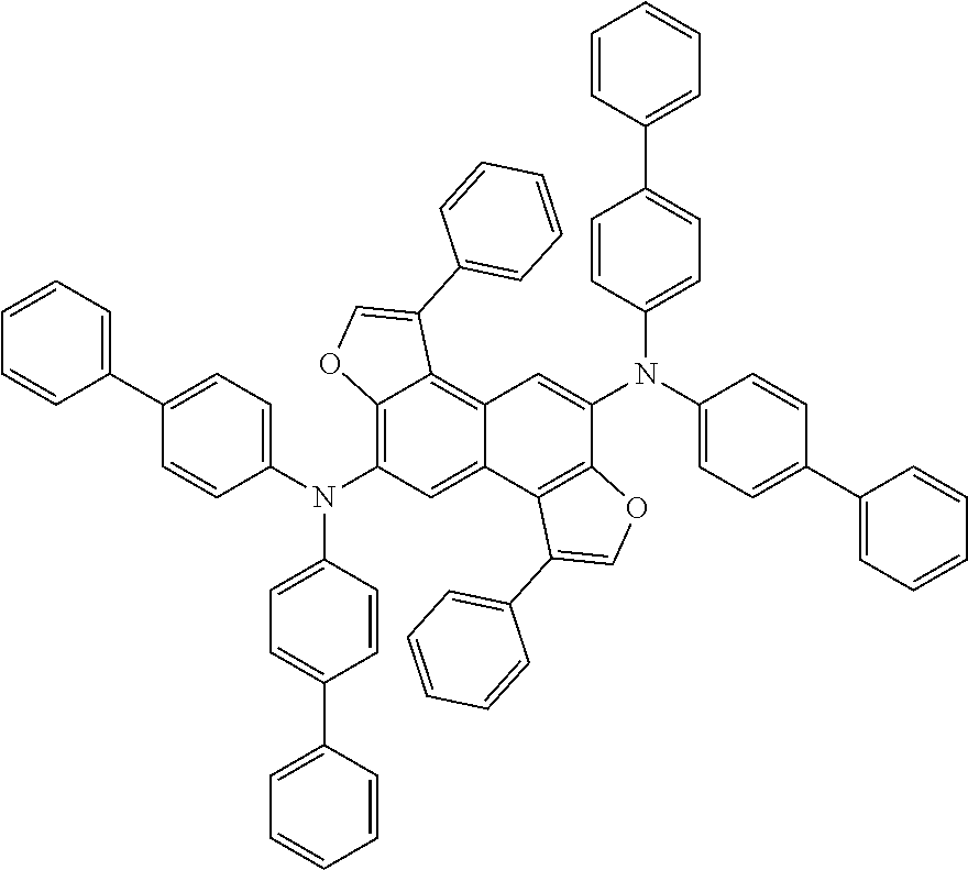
C1=CC=C(C2=CC=C(N(C3=CC=C(C4=CC=CC=C4)C=C3)C3=C4C(=C5C(=C3)C3=C(C(N(C6=CC=C(C7=CC=CC=C7)C=C6)C6=CC=C(C7=CC=CC=C7)C=C6)=C5)OC=C3C3=CC=CC=C3)C(C3=CC=CC=C3)=CO4)C=C2)C=C1
